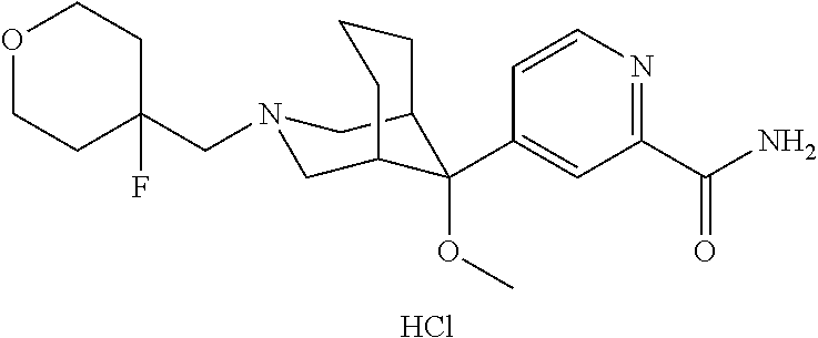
C1(C(N)=O)=NC=CC(C2(OC)C3CN(CC4(F)CCOCC4)CC2CCC3)=C1.Cl
